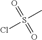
ClS(=O)(=O)C
